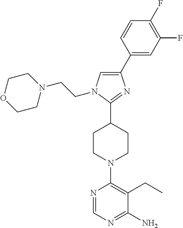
C1(C2=CC(F)=C(F)C=C2)=CN(CCN2CCOCC2)C(C2CCN(C3=C(CC)C(N)=NC=N3)CC2)=N1
